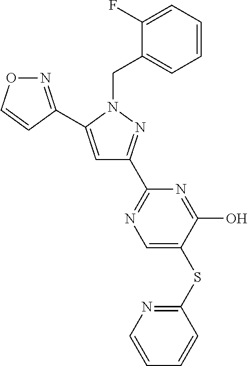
N1=C(C2=CC(C3=NC=C(SC4=NC=CC=C4)C(O)=N3)=NN2CC2=CC=CC=C2F)C=CO1
